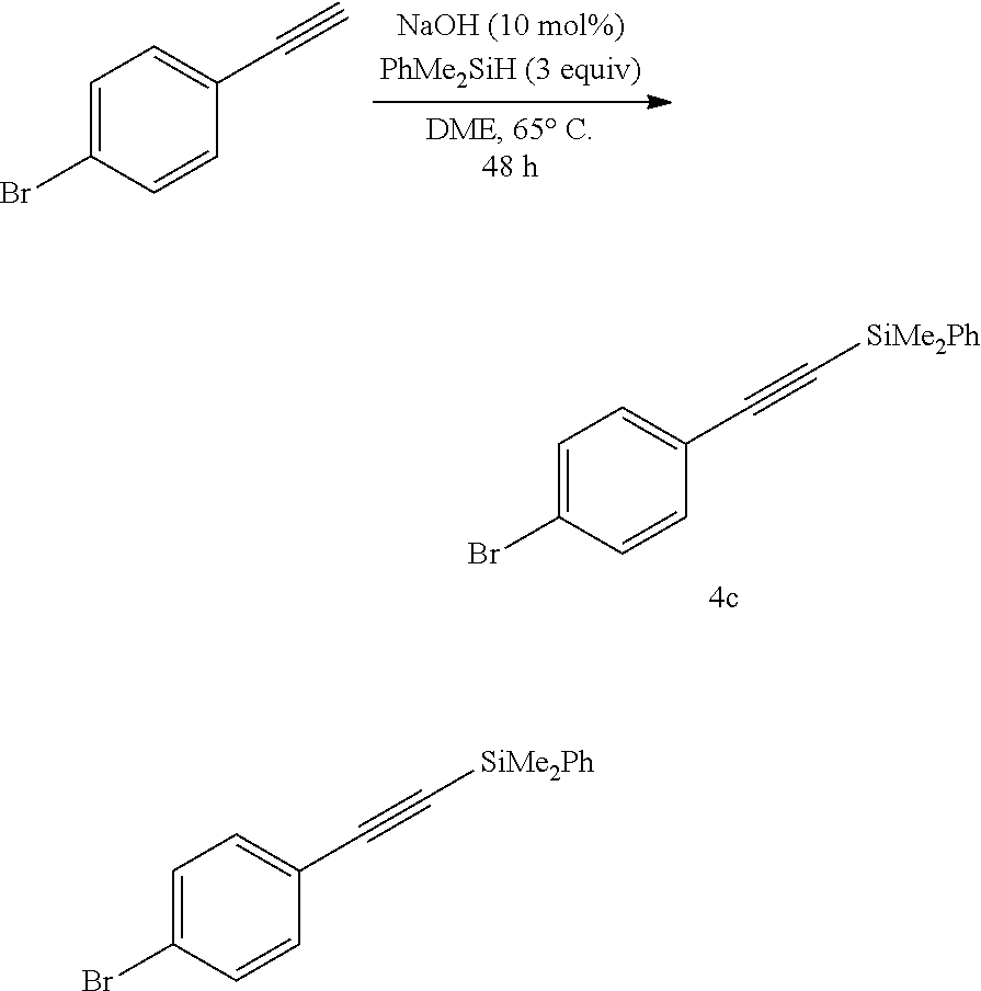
C1=C(Br)C=CC(C#C)=C1.C1=C(Br)C=CC(C#C[SiMe2Ph])=C1.C1=C(Br)C=CC(C#C[SiMe2Ph])=C1
